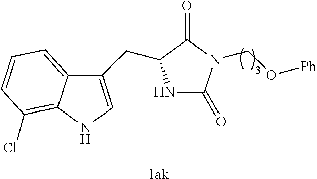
[1ak].N1C(=O)N(CO[Ph])C(=O)C1CC1=CNC2=C(Cl)C=CC=C12
